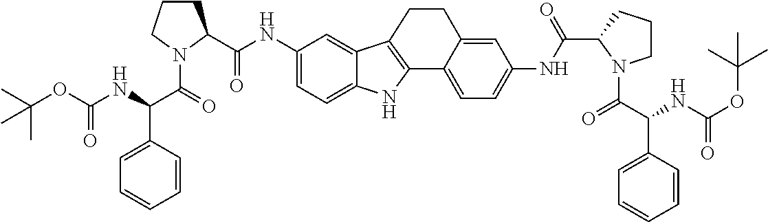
C(C(=O)N1C(C(=O)NC2=CC=C3C(=C2)C2=C(N3)C3=CC=C(NC(C4N(C(C(NC(OC(C)(C)C)=O)C5=CC=CC=C5)=O)CCC4)=O)C=C3CC2)CCC1)(C1=CC=CC=C1)NC(OC(C)(C)C)=O
